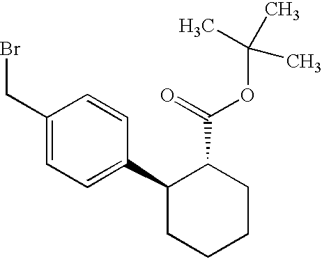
C1(CBr)=CC=C(C2CCCCC2C(=O)OC(C)(C)C)C=C1
